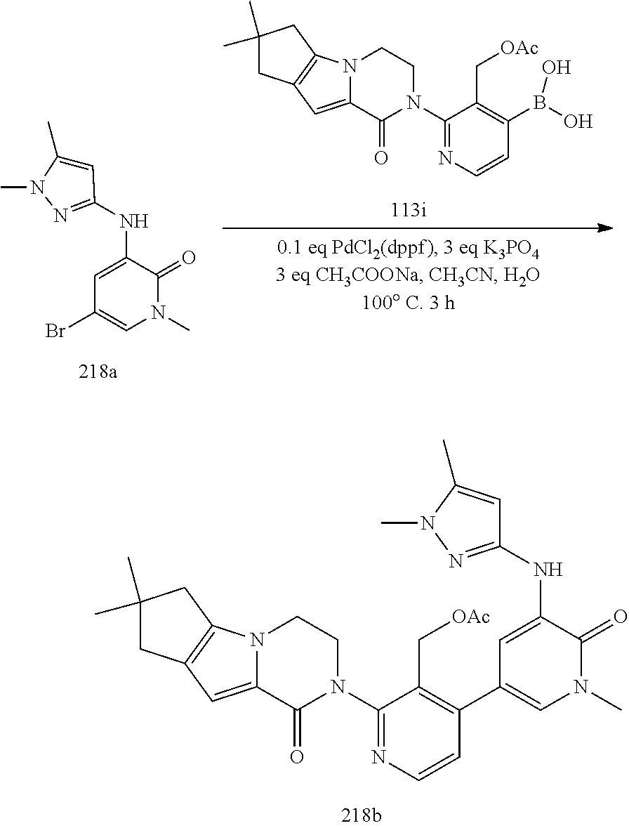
N12C(=CC3=C1CC(C)(C)C3)C(=O)N(C1=NC=CC(B(O)O)=C1C[OAc])CC2.C1=C(C)N(C)N=C1NC1=CC(Br)=CN(C)C1=O.N12C(=CC3=C1CC(C)(C)C3)C(=O)N(C1=NC=CC(C3=CN(C)C(=O)C(NC4=NN(C)C(C)=C4)=C3)=C1C[OAc])CC2
